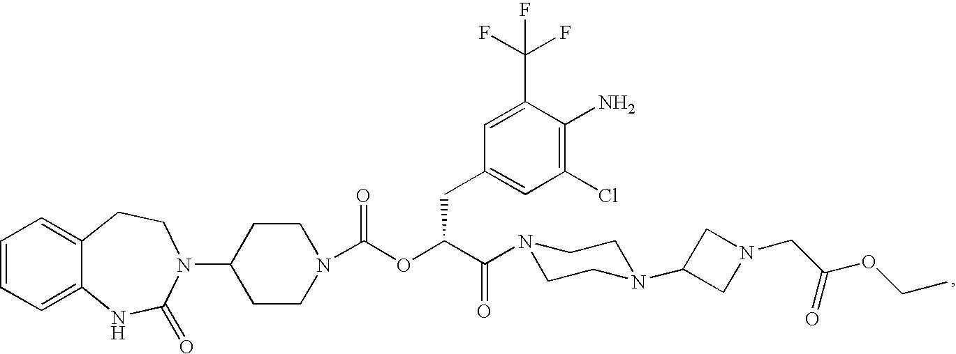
C1=CC=C2C(=C1)CCN(C1CCN(C(OC(C(=O)N3CCN(C4CN(CC(OCC)=O)C4)CC3)CC3=CC(Cl)=C(N)C(C(F)(F)F)=C3)=O)CC1)C(=O)N2
